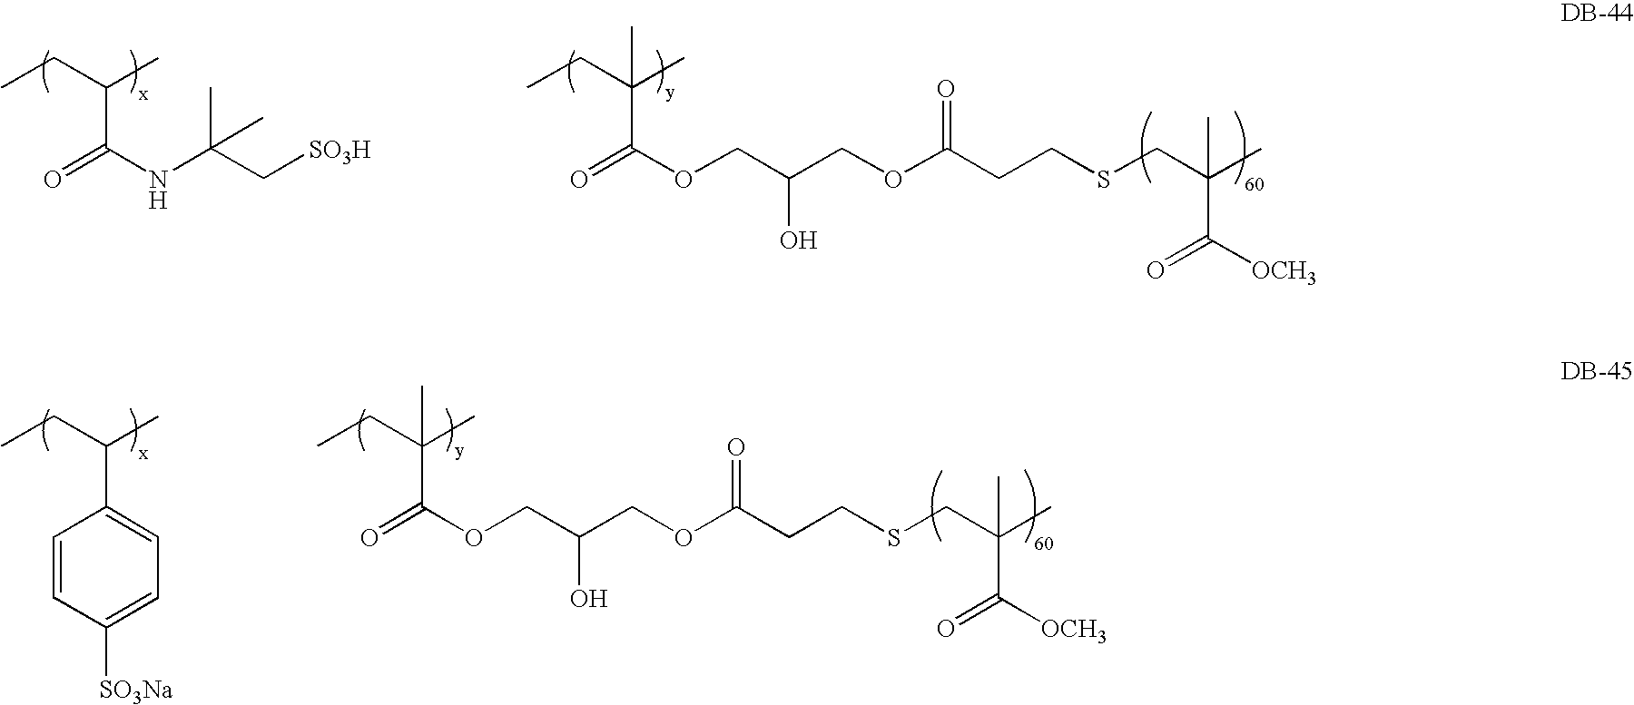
O=C(NC(C[SO3H])(C)C)C(C)CC.O=C(OCC(COC(CCSCC(C)(C([OCH3])=O)C)=O)O)C(C)(CC)C.O=C(OCC(COC(CCSCC(C)(C([OCH3])=O)C)=O)O)C(C)(CC)C.C1(C(C)CC)=CC=C([SO3Na])C=C1
